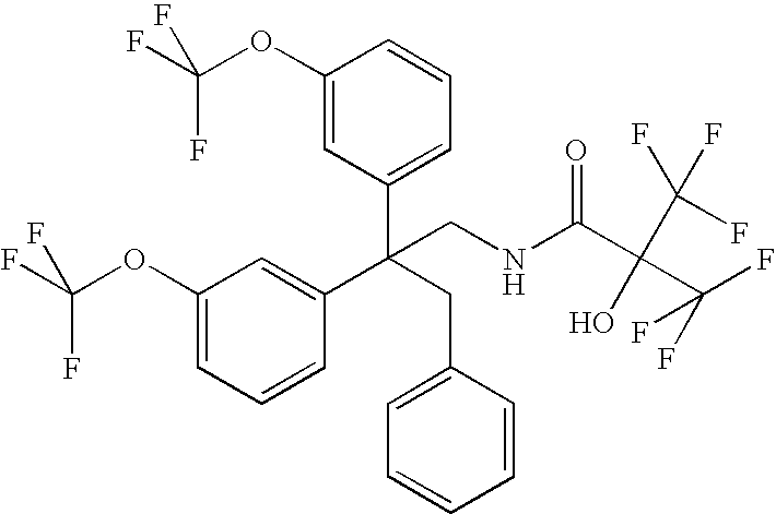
C1(OC(F)(F)F)=CC(C(CC2=CC=CC=C2)(C2=CC(OC(F)(F)F)=CC=C2)CNC(C(C(F)(F)F)(O)C(F)(F)F)=O)=CC=C1
